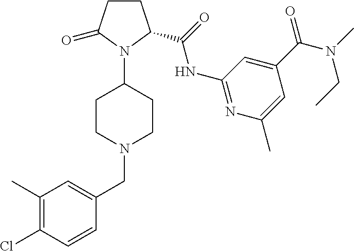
C1(C)=C(Cl)C=CC(CN2CCC(N3C(C(=O)NC4=NC(C)=CC(C(N(C)CC)=O)=C4)CCC3=O)CC2)=C1
